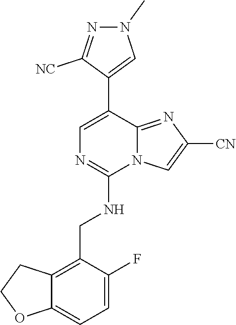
C12=CC=C(F)C(CNC3=NC=C(C4=CN(C)N=C4[NC])C4=NC([CN])=CN34)=C1CCO2
